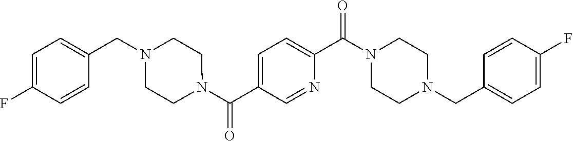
N1(C(C2=CC=C(C(N3CCN(CC4=CC=C(F)C=C4)CC3)=O)C=N2)=O)CCN(CC2=CC=C(F)C=C2)CC1
